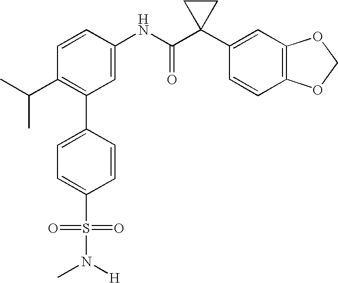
C1(C2=C(C(C)C)C=CC(NC(C3(C4=CC5=C(C=C4)OCO5)CC3)=O)=C2)=CC=C(S(N(C)[H])(=O)=O)C=C1
